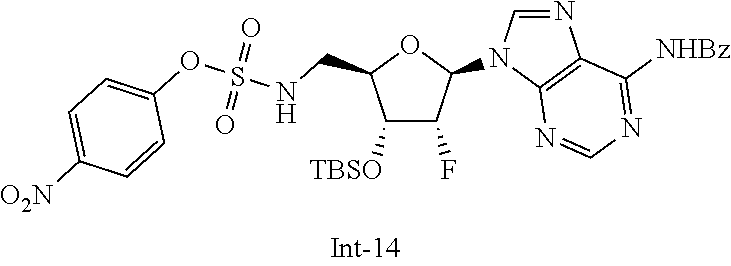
C1([TBSO])C(F)C(N2C=NC3=C2N=CN=C3[NHBz])OC1CNS(OC1=CC=C([O2N])C=C1)(=O)=O
